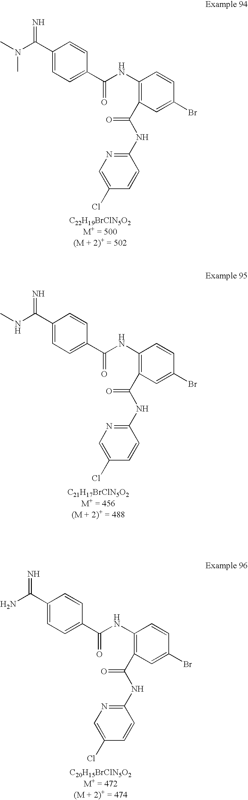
C1(NC(C2=CC=C(C(N(C)C)=N)C=C2)=O)=C(C(=O)NC2=NC=C(Cl)C=C2)C=C(Br)C=C1.C1(NC(C2=CC=C(C(NC)=N)C=C2)=O)=C(C(=O)NC2=NC=C(Cl)C=C2)C=C(Br)C=C1.C1(NC(C2=CC=C(C(N)=N)C=C2)=O)=C(C(=O)NC2=NC=C(Cl)C=C2)C=C(Br)C=C1
